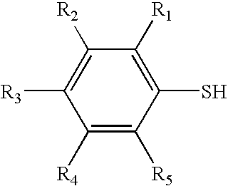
C1([R4])=C([R5])C(S)=C([R1])C([R2])=C1[R3]
